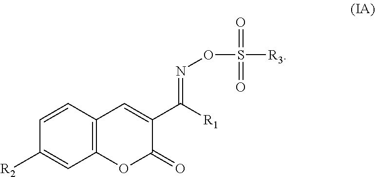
C12=C(C=CC([R2])=C1)C=C(C([R1])=NOS(=O)(=O)[R3])C(=O)O2
